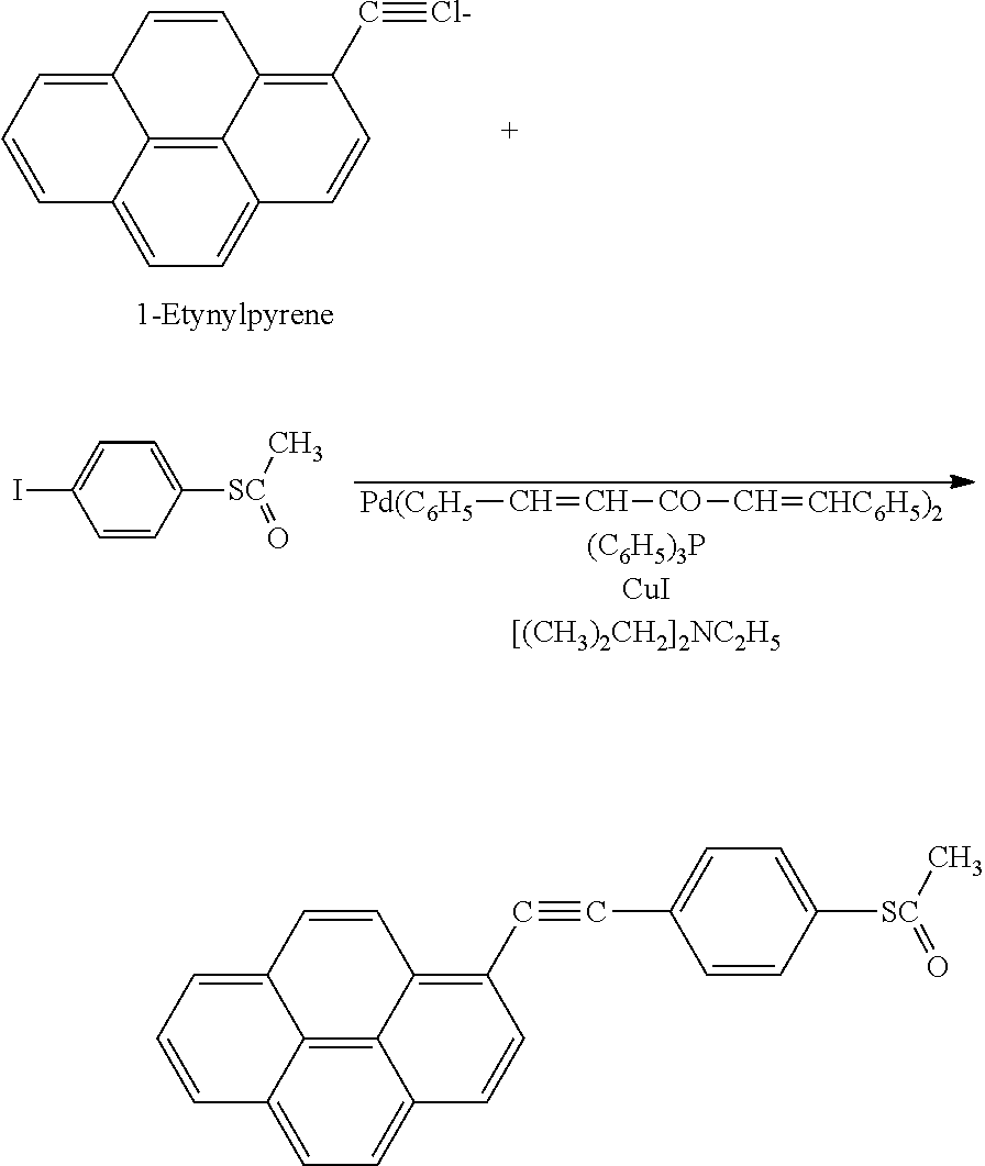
C12=C3C4=CC=C1C=CC(C#[Cl-])=C2C=CC3=CC=C4.C1=CC([SC](C)=O)=CC=C1I.[Pd(C6H5]C=C[CO]C=[CHC6H5)2].C12=C3C4=CC=C1C=CC(C#CC1=CC=C([SC](C)=O)C=C1)=C2C=CC3=CC=C4
